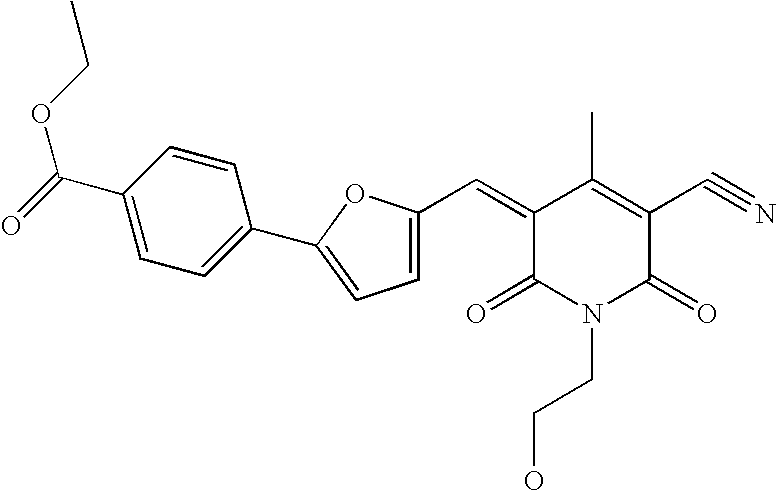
C1(C(=O)OCC)=CC=C(C2=CC=C(C=C3C(=O)N(CCO)C(=O)C(C#N)=C3C)O2)C=C1
